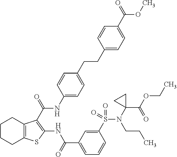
C1CCC2=C(C1)C(C(=O)NC1=CC=C(CCC3=CC=C(C(=O)OC)C=C3)C=C1)=C(NC(C1=CC=CC(S(=O)(=O)N(C3(C(OCC)=O)CC3)CCC)=C1)=O)S2
